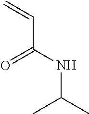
CC(C)NC(C=C)=O
